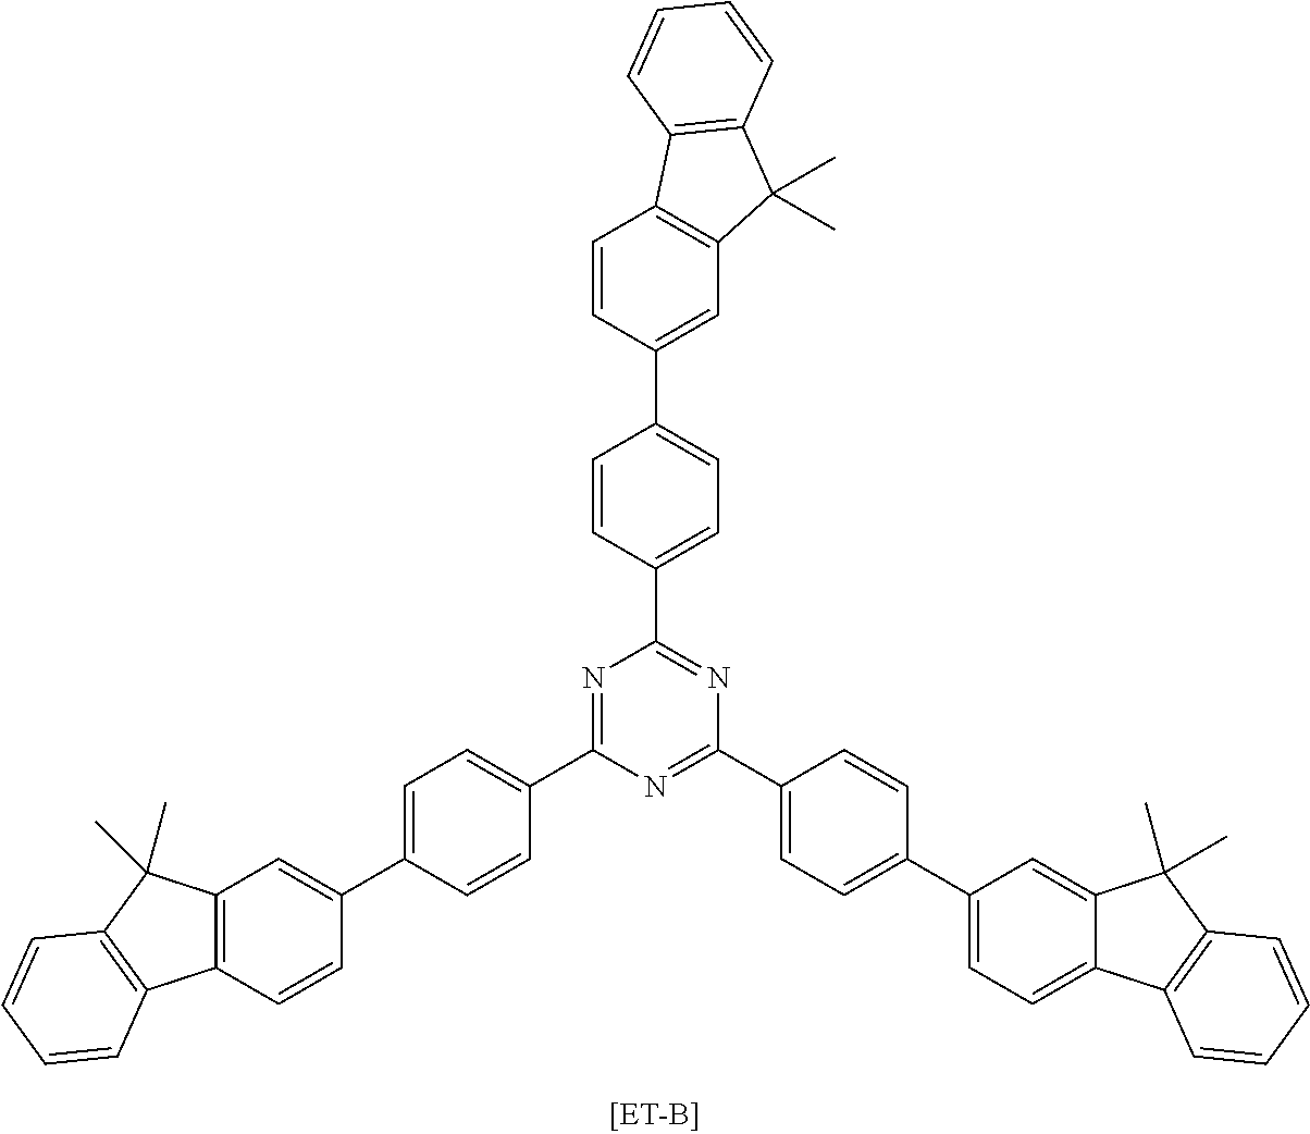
C1=CC(C2=CC=C(C3=NC(C4=CC=C(C5=CC=C6C(=C5)C(C)(C)C5=C6C=CC=C5)C=C4)=NC(C4=CC=C(C5=CC6=C(C=C5)C5=C(C6(C)C)C=CC=C5)C=C4)=N3)C=C2)=CC2=C1C1=C(C2(C)C)C=CC=C1
